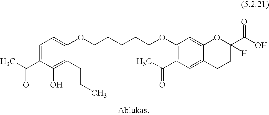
C1=C(C(C)=O)C(O)=C(CCC)C(OCCCCCOC2=C(C(C)=O)C=C3C(=C2)OC(C(O)=O)([H])CC3)=C1
